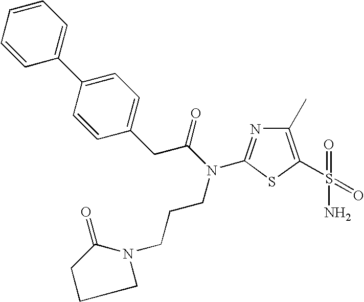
C1(C)=C(S(=O)(=O)N)SC(N(C(CC2=CC=C(C3=CC=CC=C3)C=C2)=O)CCCN2C(=O)CCC2)=N1
